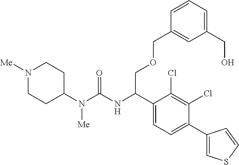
C1(N(C(NC(C2=CC=C(C3=CSC=C3)C(Cl)=C2Cl)COCC2=CC(CO)=CC=C2)=O)[Me])CCN([Me])CC1
